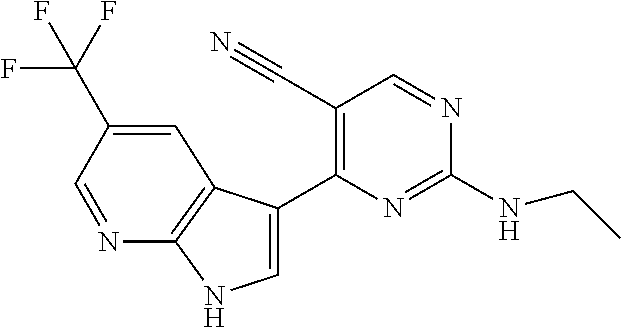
C(NC1=NC(C2=CNC3=C2C=C(C(F)(F)F)C=N3)=C(C#N)C=N1)C
